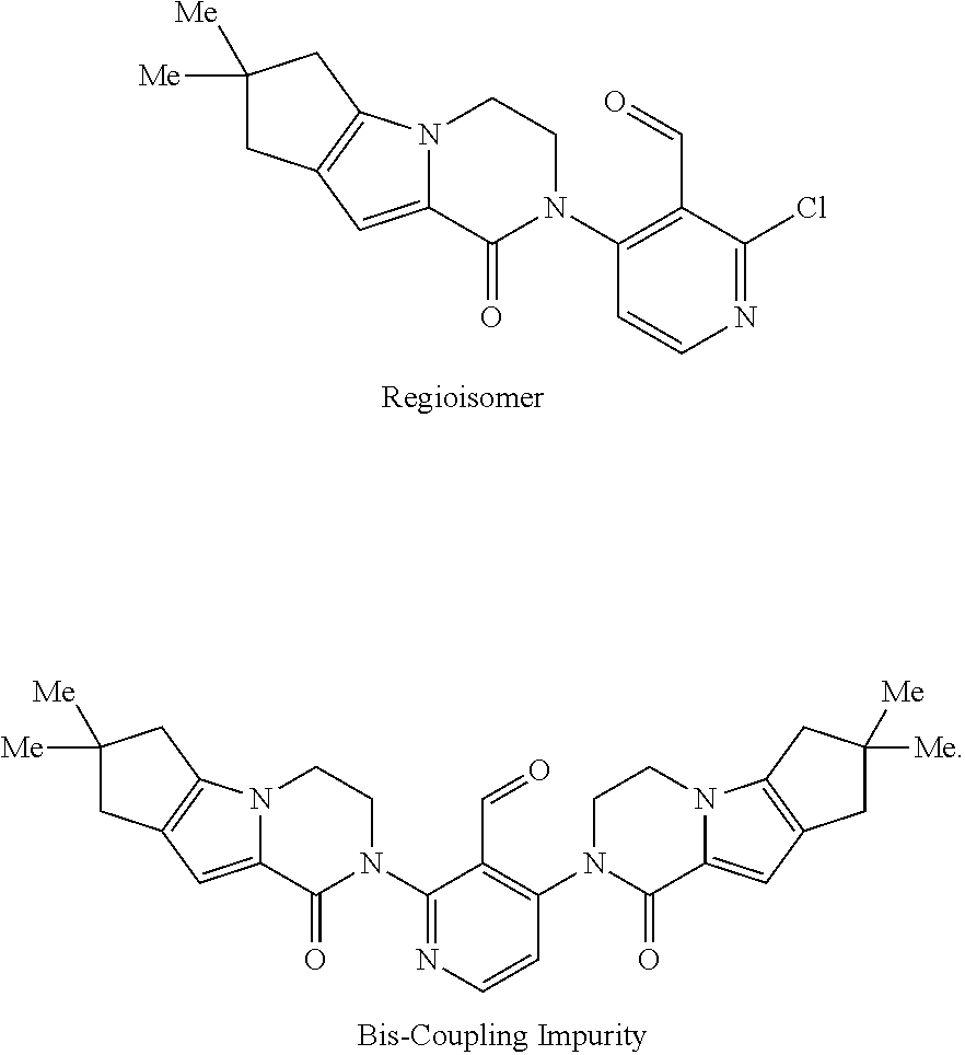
N12C(=CC3=C1CC([Me])([Me])C3)C(=O)N(C1=C(C=O)C(Cl)=NC=C1)CC2.N12C(=CC3=C1CC([Me])([Me])C3)C(=O)N(C1=NC=CC(N3C(=O)C4=CC5=C(N4CC3)CC([Me])([Me])C5)=C1C=O)CC2
